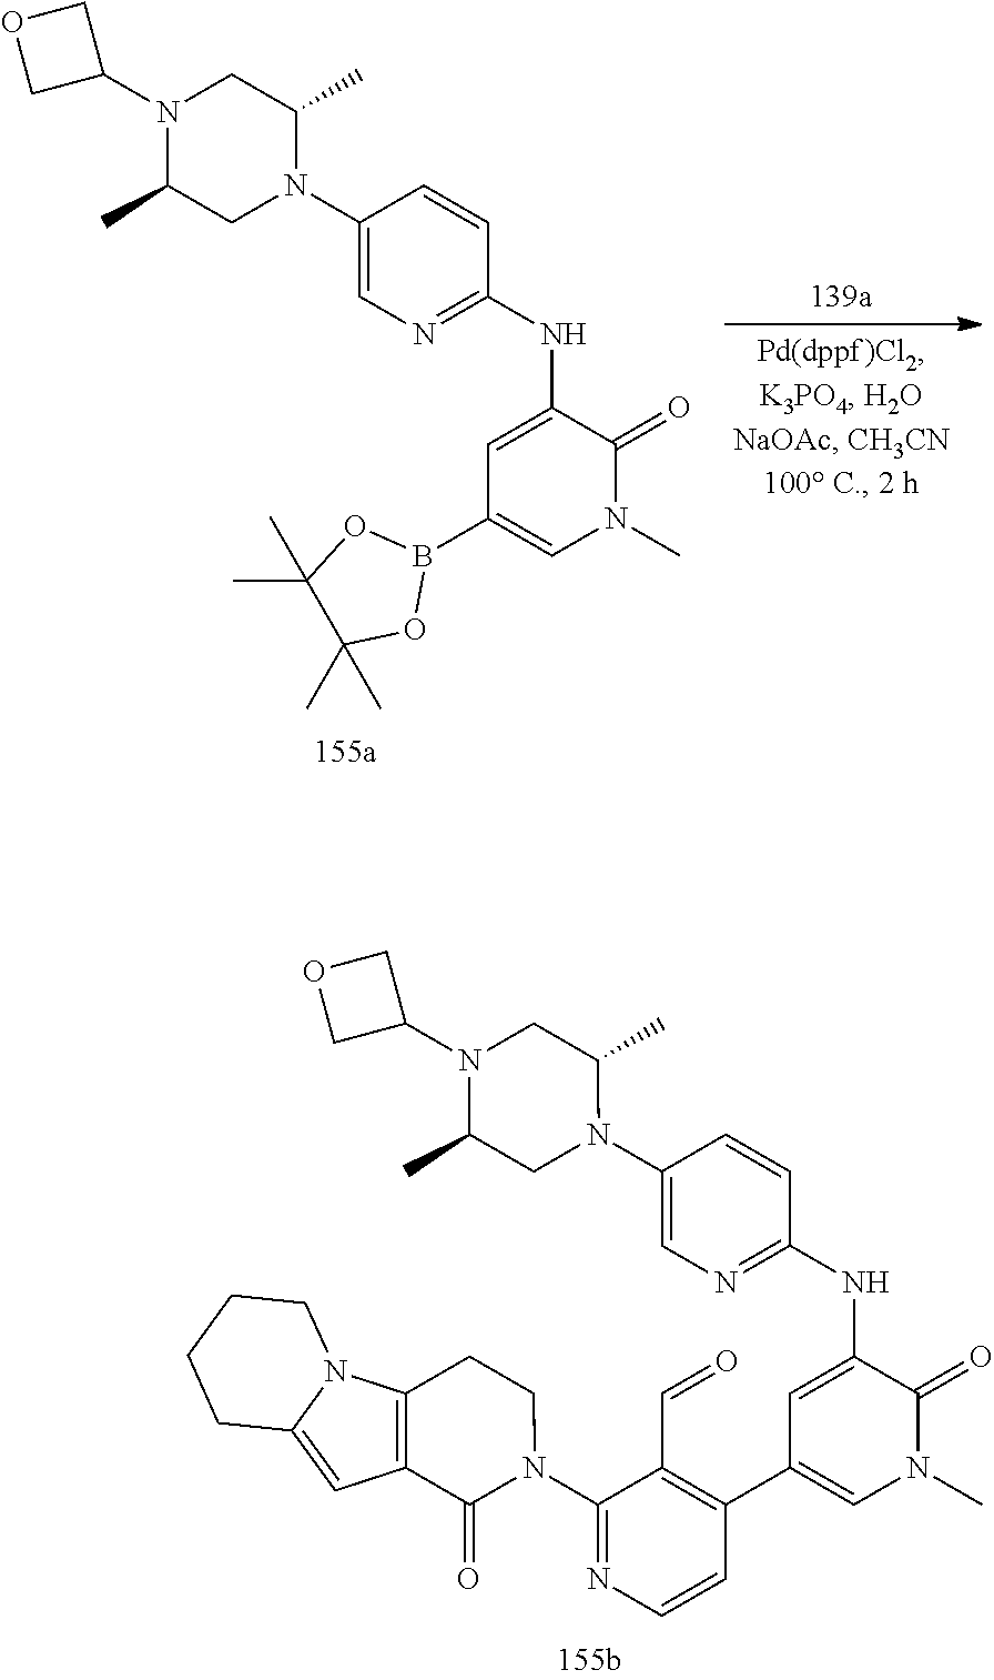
C1(N2CC(C)N(C3COC3)CC2C)=CN=C(NC2=CC(B3OC(C)(C)C(C)(C)O3)=CN(C)C2=O)C=C1.C1(N2CC(C)N(C3COC3)CC2C)=CN=C(NC2=CC(C3=C(C=O)C(N4C(=O)C5=C(CC4)N4C(=C5)CCCC4)=NC=C3)=CN(C)C2=O)C=C1
